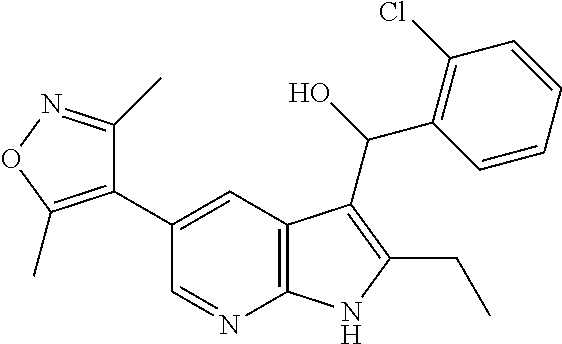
C1(C)=NOC(C)=C1C1=CC2=C(N=C1)NC(CC)=C2C(O)C1=C(Cl)C=CC=C1
